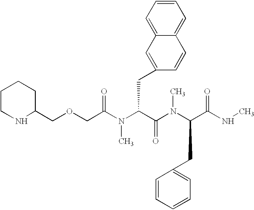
O(CC(N(C(C(N(C(C(NC)=O)CC1=CC=CC=C1)C)=O)CC1=CC2=CC=CC=C2C=C1)C)=O)CC1CCCCN1
